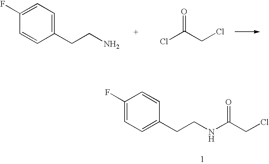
C1(CCN)=CC=C(F)C=C1.ClC(CCl)=O.C1(CCNC(CCl)=O)=CC=C(F)C=C1
